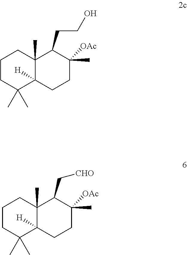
C1CC(C)(C)C2([H])C(C)(C1)C(CCO)C([OAc])(C)CC2.C1CC(C)(C)C2([H])C(C)(C1)C(C[CHO])C([OAc])(C)CC2
